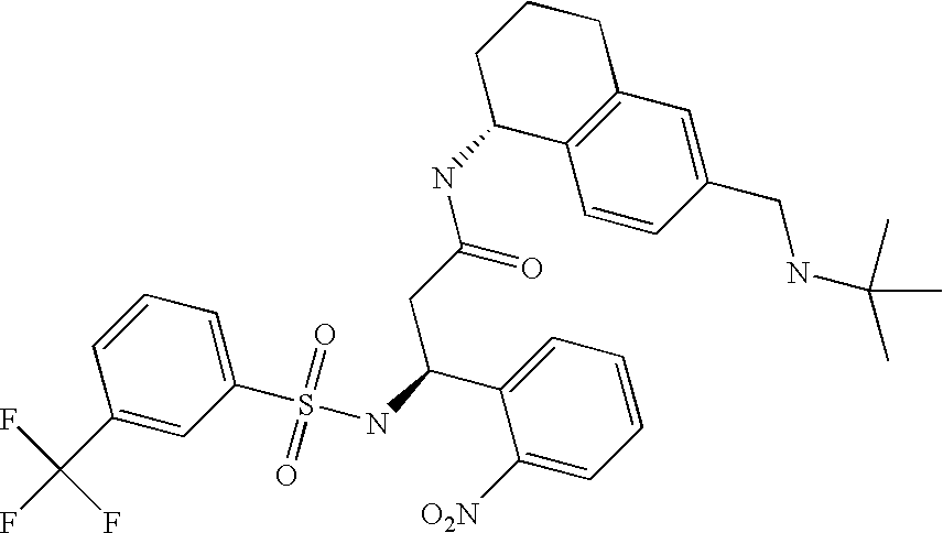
C1=C(S(NC(C2=CC=CC=C2[O2N])CC(NC2C3=C(CCC2)C=C(CNC(C)(C)C)C=C3)=O)(=O)=O)C=C(C(F)(F)F)C=C1
